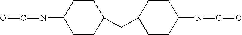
C(=O)=NC1CCC(CC2CCC(N=C=O)CC2)CC1
